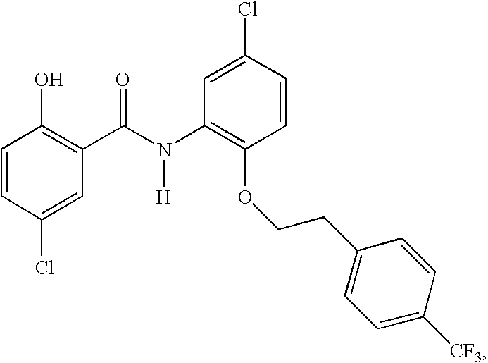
C1=CC(Cl)=CC(C(N(C2=C(OCCC3=CC=C([CF3])C=C3)C=CC(Cl)=C2)[H])=O)=C1O
